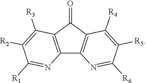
C12=C(C3=C(C1=O)C([R4])=C([R5])C([R6])=N3)N=C([R1])C([R2])=C2[R3]
